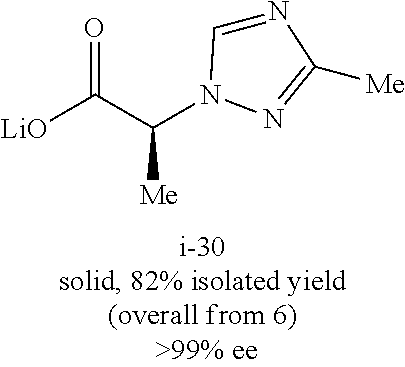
C([Me])(C([LiO])=O)N1C=NC([Me])=N1
